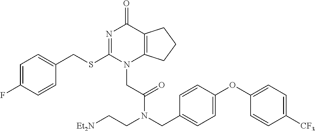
C1=C(F)C=CC(CSC2=NC(=O)C3=C(N2CC(=O)N(CC2=CC=C(OC4=CC=C([CF3])C=C4)C=C2)CC[Et2N])CCC3)=C1
